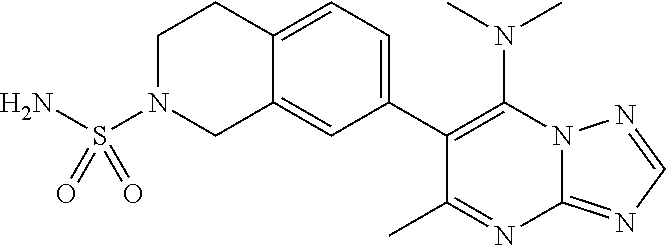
C1(N(C)C)=C(C2=CC=C3C(=C2)CN(S(N)(=O)=O)CC3)C(C)=NC2=NC=NN12
